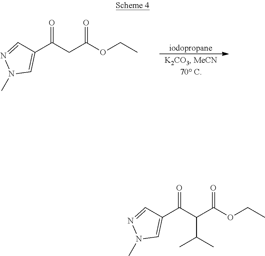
C1(C(CC(OCC)=O)=O)=CN(C)N=C1.C1(C(C(C(OCC)=O)C(C)C)=O)=CN(C)N=C1
